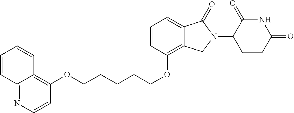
O(CCCCCOC1=C2C(=CC=C1)C(=O)N(C1C(=O)NC(=O)CC1)C2)C1=C2C(=NC=C1)C=CC=C2
